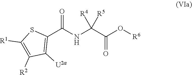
[R1]C1=C([R2])C([U2a])=C(C(=O)NC(C(=O)O[R6])([R4])[R5])S1
